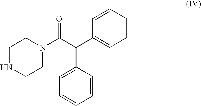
C1NCCN(C(C(C2=CC=CC=C2)C2=CC=CC=C2)=O)C1
